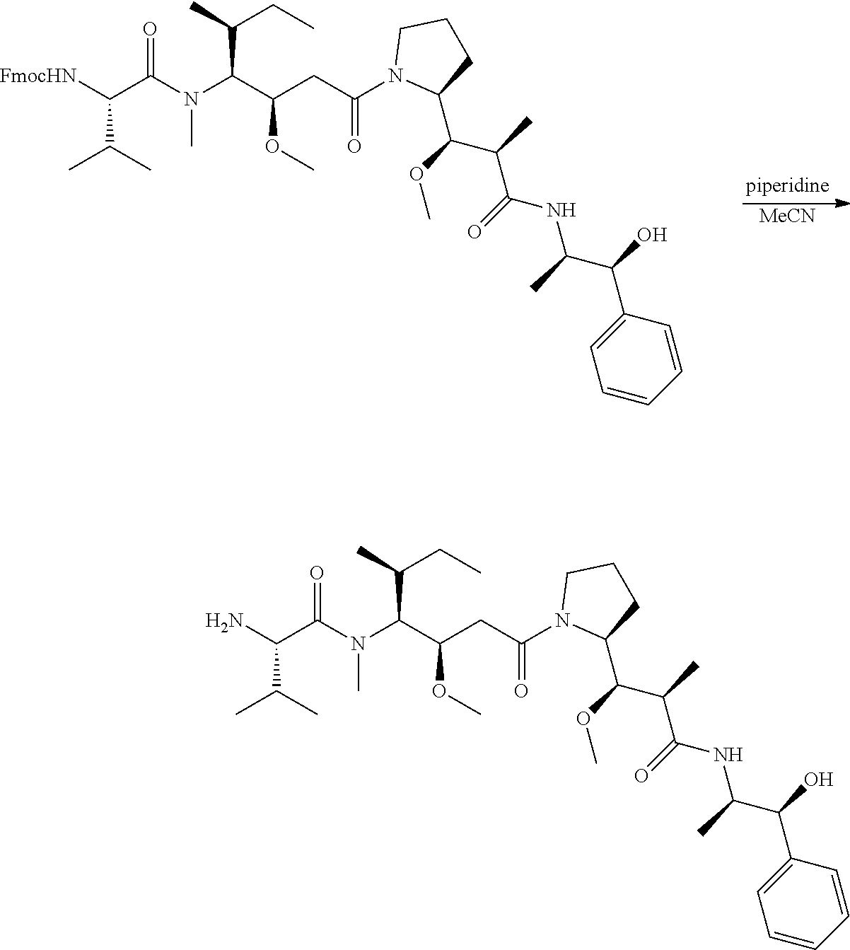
[MeCN].[FmocHN]C(C(N(C(C(CC(N1C(C(OC)C(C)C(=O)NC(C(O)C2=CC=CC=C2)C)CCC1)=O)OC)C(C)CC)C)=O)C(C)C.NC(C(N(C(C(CC(N1C(C(OC)C(C)C(=O)NC(C(O)C2=CC=CC=C2)C)CCC1)=O)OC)C(C)CC)C)=O)C(C)C
